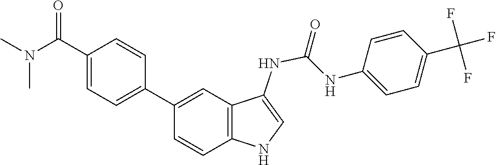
C1=C(C(N(C)C)=O)C=CC(C2=CC3=C(NC=C3NC(NC3=CC=C(C(F)(F)F)C=C3)=O)C=C2)=C1
